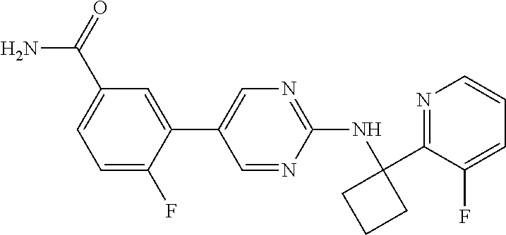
N(C1=NC=C(C2=CC(C(N)=O)=CC=C2F)C=N1)C1(C2=NC=CC=C2F)CCC1
